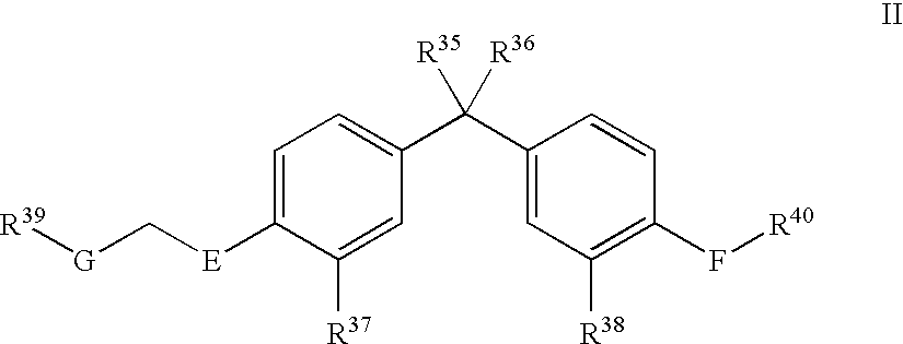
[R39][G]C[E]C1=CC=C(C(C2=CC([R38])=C(F[R40])C=C2)([R35])[R36])C=C1[R37]
